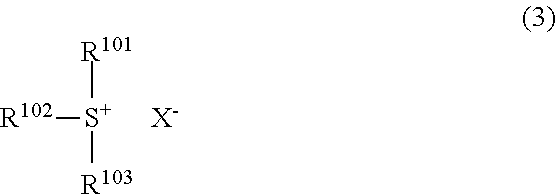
[R102][S+]([R101])[R103].[X-]
